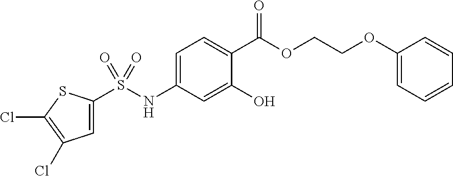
C1=C(S(NC2=CC=C(C(=O)OCCOC3=CC=CC=C3)C(O)=C2)(=O)=O)SC(Cl)=C1Cl
